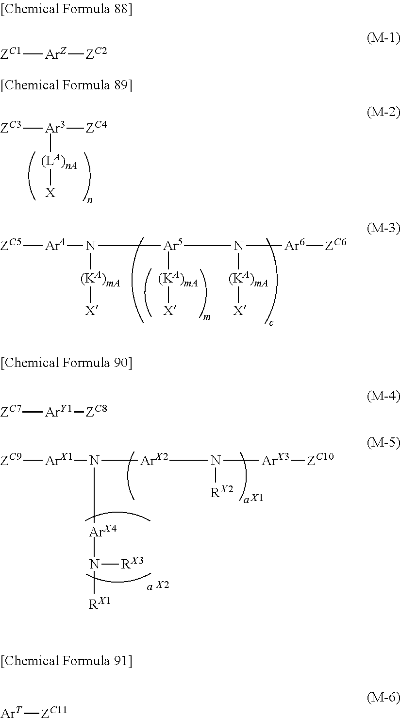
[ZC3][Ar3]([ZC4])[(LA)nA][X].[ZC5][Ar4]N([(KA)mA][X])[Ar5](N([Ar6][ZC6])[(KA)mA][X])[(KA)mA][X].[ZC9][ArX1]N([ArX2]N([ArX3][ZC10])[RX2])[ArX4]N([RX3])[RX1].[X1].[X2].[ZC1][ArZ][ZC2].[ZC7][ArY1][ZC8].[ArT][ZC11]
